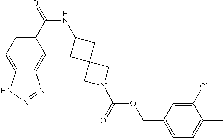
C1(C(NC2CC3(C2)CN(C(OCC2=CC=C(C)C(Cl)=C2)=O)C3)=O)=CC=C2C(=C1)N=NN2
